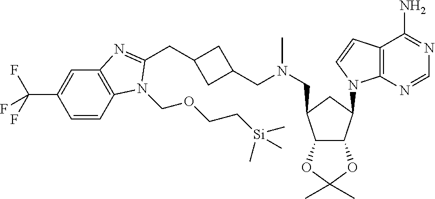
C1=CC2=C(C=C1C(F)(F)F)N=C(CC1CC(CN(CC3C4C(C(N5C6=C(C(N)=NC=N6)C=C5)C3)OC(C)(C)O4)C)C1)N2COCC[Si](C)(C)C
